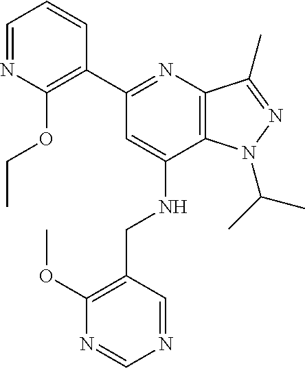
C12=C(C(C)=NN1C(C)C)N=C(C1=C(OCC)N=CC=C1)C=C2NCC1=C(OC)N=CN=C1
